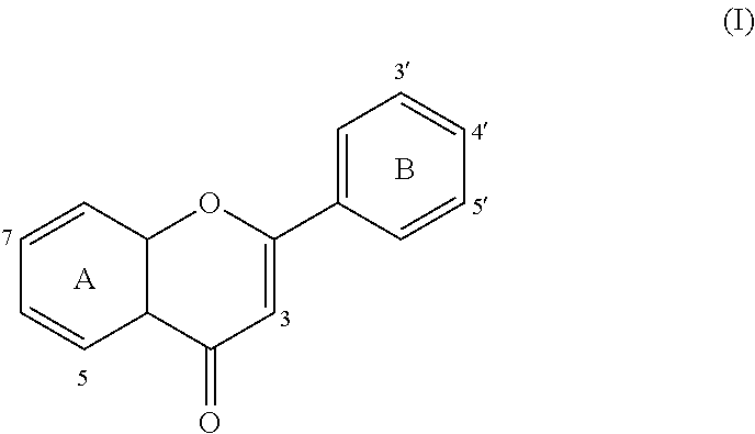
C1=CC2C(C=C1)C(=O)C=C(C1=CC=CC=C1)O2.[A].B
